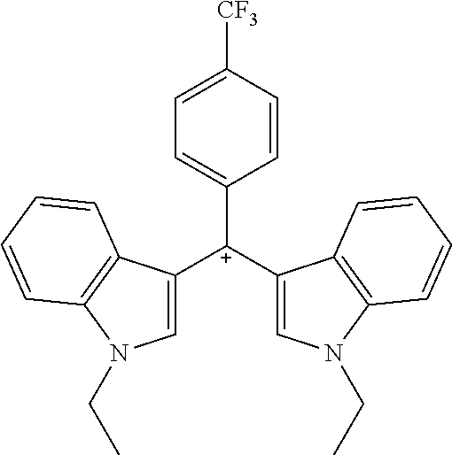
C1([C+](C2=CN(CC)C3=C2C=CC=C3)C2=CN(CC)C3=C2C=CC=C3)=CC=C([CF3])C=C1
